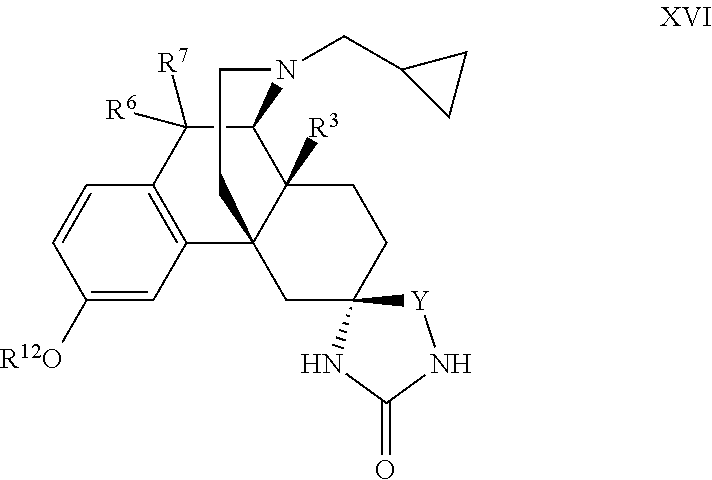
C1([R12O])=CC2=C(C=C1)C([R7])([R6])C1C3([R3])C2(CC2(CC3)[Y]NC(=O)N2)CCN1CC1CC1
